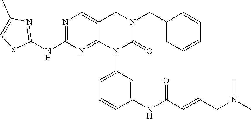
C1=CC(CN2CC3=CN=C(NC4=NC(C)=CS4)N=C3N(C3=CC=CC(NC(C=CCN(C)C)=O)=C3)C2=O)=CC=C1
